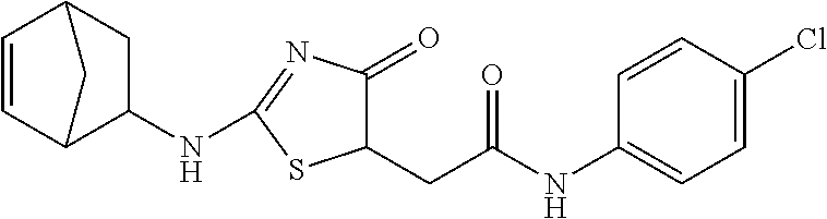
C1=CC2CC(NC3=NC(=O)C(CC(NC4=CC=C(Cl)C=C4)=O)S3)C1C2
